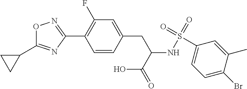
O1C(C2CC2)=NC(C2=C(F)C=C(CC(NS(=O)(=O)C3=CC=C(Br)C(C)=C3)C(=O)O)C=C2)=N1
